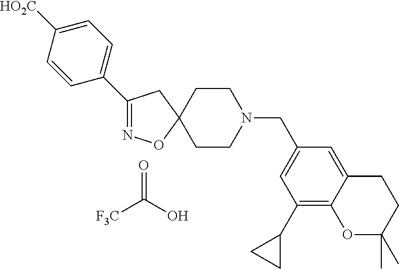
C1(C2=CC=C([HO2C])C=C2)=NOC2(C1)CCN(CC1=CC(C3CC3)=C3C(=C1)CCC(C)(C)O3)CC2.O=C(O)[F3C]
